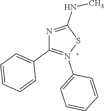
N1=C(NC)SN(C2=CC=CC=C2)=C1C1=CC=CC=C1
